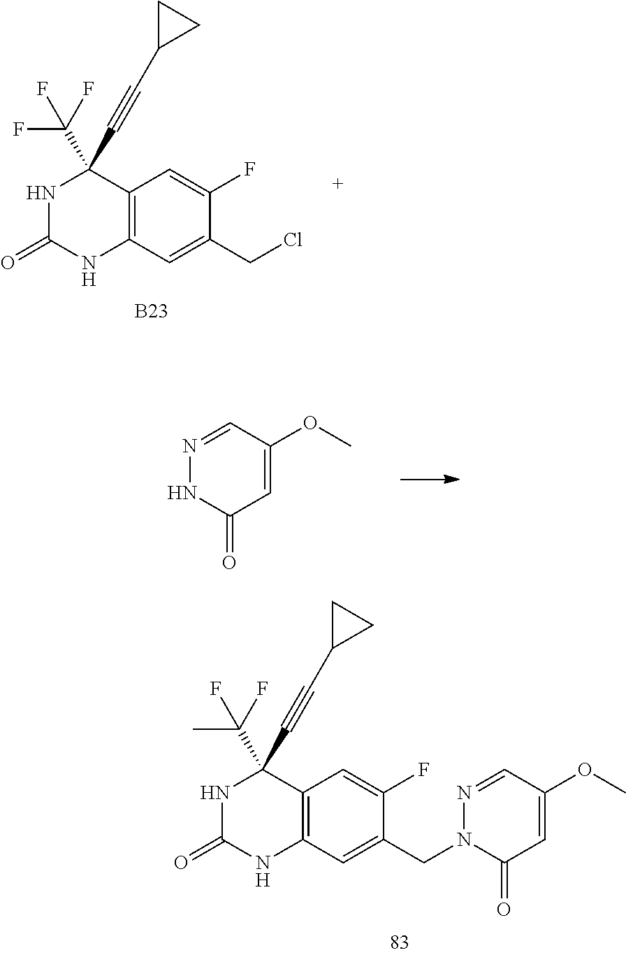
O=C1NC(C#CC2CC2)(C(F)(F)F)C2=C(N1)C=C(CCl)C(F)=C2.[B23].N1=CC(OC)=CC(=O)N1.N1=CC(OC)=CC(=O)N1CC1=CC2=C(C(C#CC3CC3)(C(C)(F)F)NC(=O)N2)C=C1F
